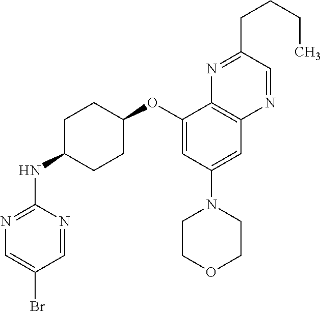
C1=NC(NC2CCC(OC3=CC(N4CCOCC4)=CC4=C3N=C(CCCC)C=N4)CC2)=NC=C1Br
